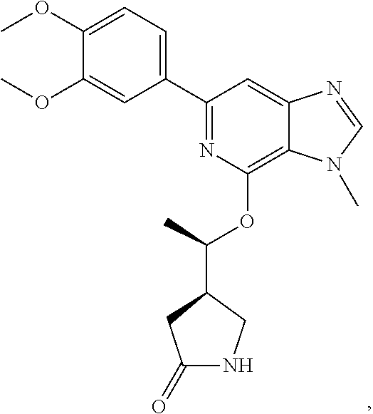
COC1=CC=C(C2=NC(OC(C)C3CNC(=O)C3)=C3C(=C2)N=CN3C)C=C1OC
